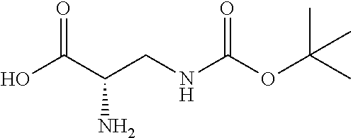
C(C)(OC(NCC(C(O)=O)N)=O)(C)C
